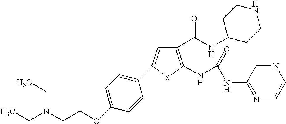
C1(C(NC2CCNCC2)=O)=C(NC(=O)NC2=NC=CN=C2)SC(C2=CC=C(OCCN(CC)CC)C=C2)=C1
